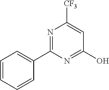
N1=C(C2=CC=CC=C2)N=C(O)C=C1[CF3]
